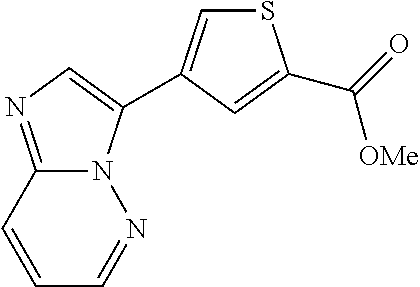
N12C(=NC=C1C1=CSC(C(=O)[OMe])=C1)C=CC=N2
